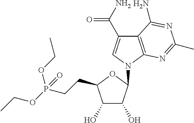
C12=C(N(C3C(O)C(O)C(CCP(OCC)(OCC)=O)O3)C=C1C(N)=O)N=C(C)N=C2N
